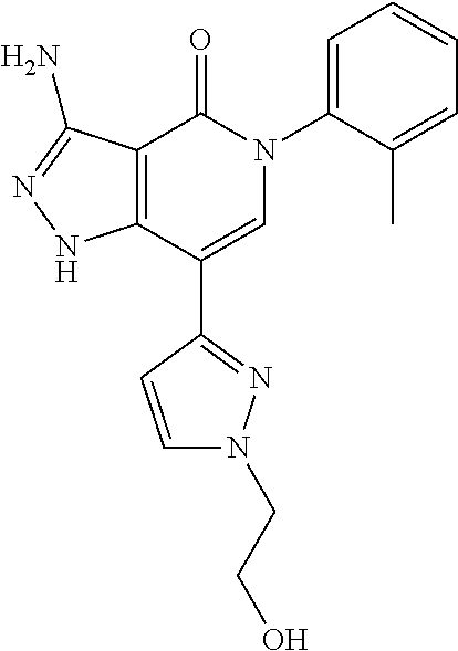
C12=C(C(C3=NN(CCO)C=C3)=CN(C3=CC=CC=C3C)C1=O)NN=C2N
